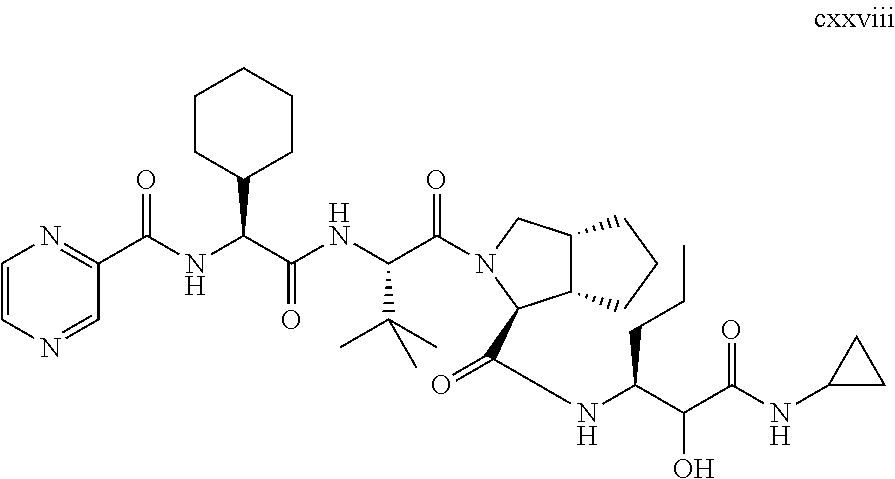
C1=CN=CC(C(NC(C(NC(C(=O)N2CC3C(C2C(=O)CNC(CCC)C(O)C(=O)NC2CC2)CCC3)C(C)(C)C)=O)C2CCCCC2)=O)=N1
